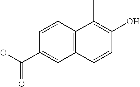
OC(=O)C1=CC2=C(C=C1)C(C)=C(O)C=C2
